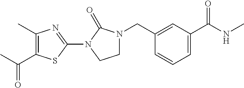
C1(N2CCN(CC3=CC(C(NC)=O)=CC=C3)C2=O)=NC(C)=C(C(C)=O)S1
